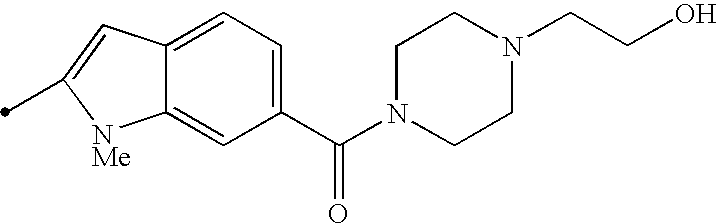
C1(C(N2CCN(CCO)CC2)=O)=CC=C2C(=C1)[NMe]C(C)=C2
